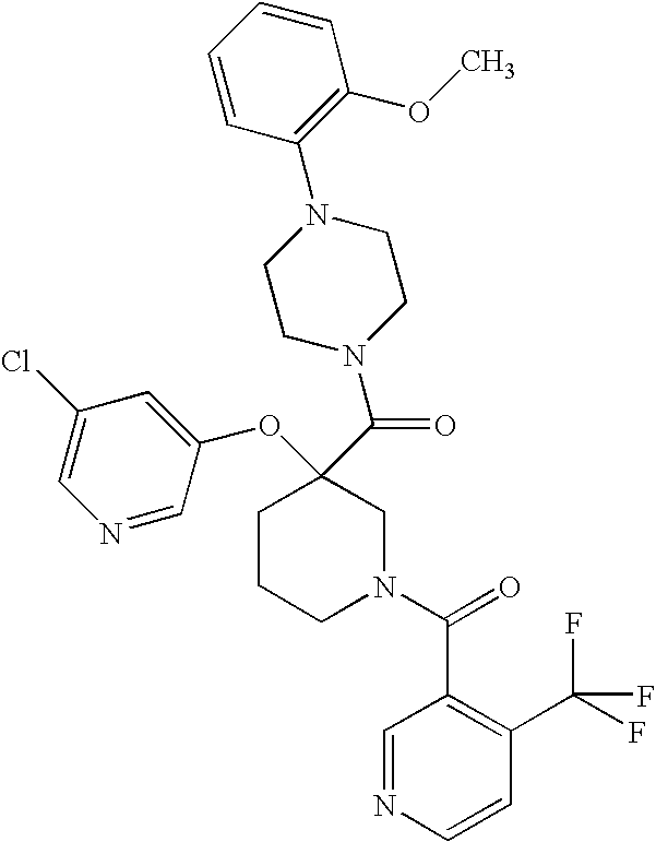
C1CCN(C(=O)C2=C(C(F)(F)F)C=CN=C2)CC1(OC1=CC(Cl)=CN=C1)C(=O)N1CCN(C2=C(OC)C=CC=C2)CC1
